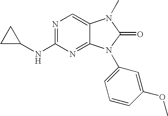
N1=C(NC2CC2)N=C2C(=C1)N(C)C(=O)N2C1=CC=CC(OC)=C1
